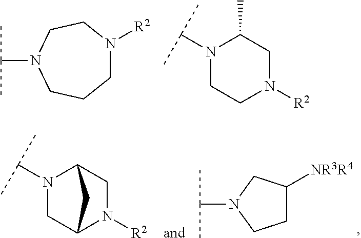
C1N([R2])CCN(C(C)C)CC1.N1(C(C)C)CCN([R2])CC1C.N1(C(C)C)CC2N([R2])CC1C2.C1C([NR3R4])CN(C(C)C)C1
